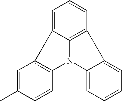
C1=C2C3=C(C=C1)C1=CC=CC=C1N3C1=C2C=C(C)C=C1
